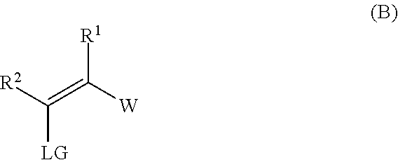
C(=C([W])[R1])([R2])[LG]
